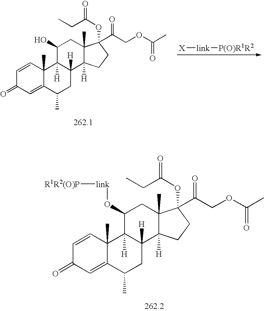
C1=CC2(C)C(=CC1=O)C(C)CC1([H])C2([H])C(O)CC2(C)C1([H])CCC2(OC(CC)=O)C(=O)COC(=O)C.[X][link][P(O)R1R2].C1=CC2(C)C(=CC1=O)C(C)CC1([H])C2([H])C(O[link][R1R2(O)P])CC2(C)C1([H])CCC2(OC(CC)=O)C(=O)COC(=O)C
